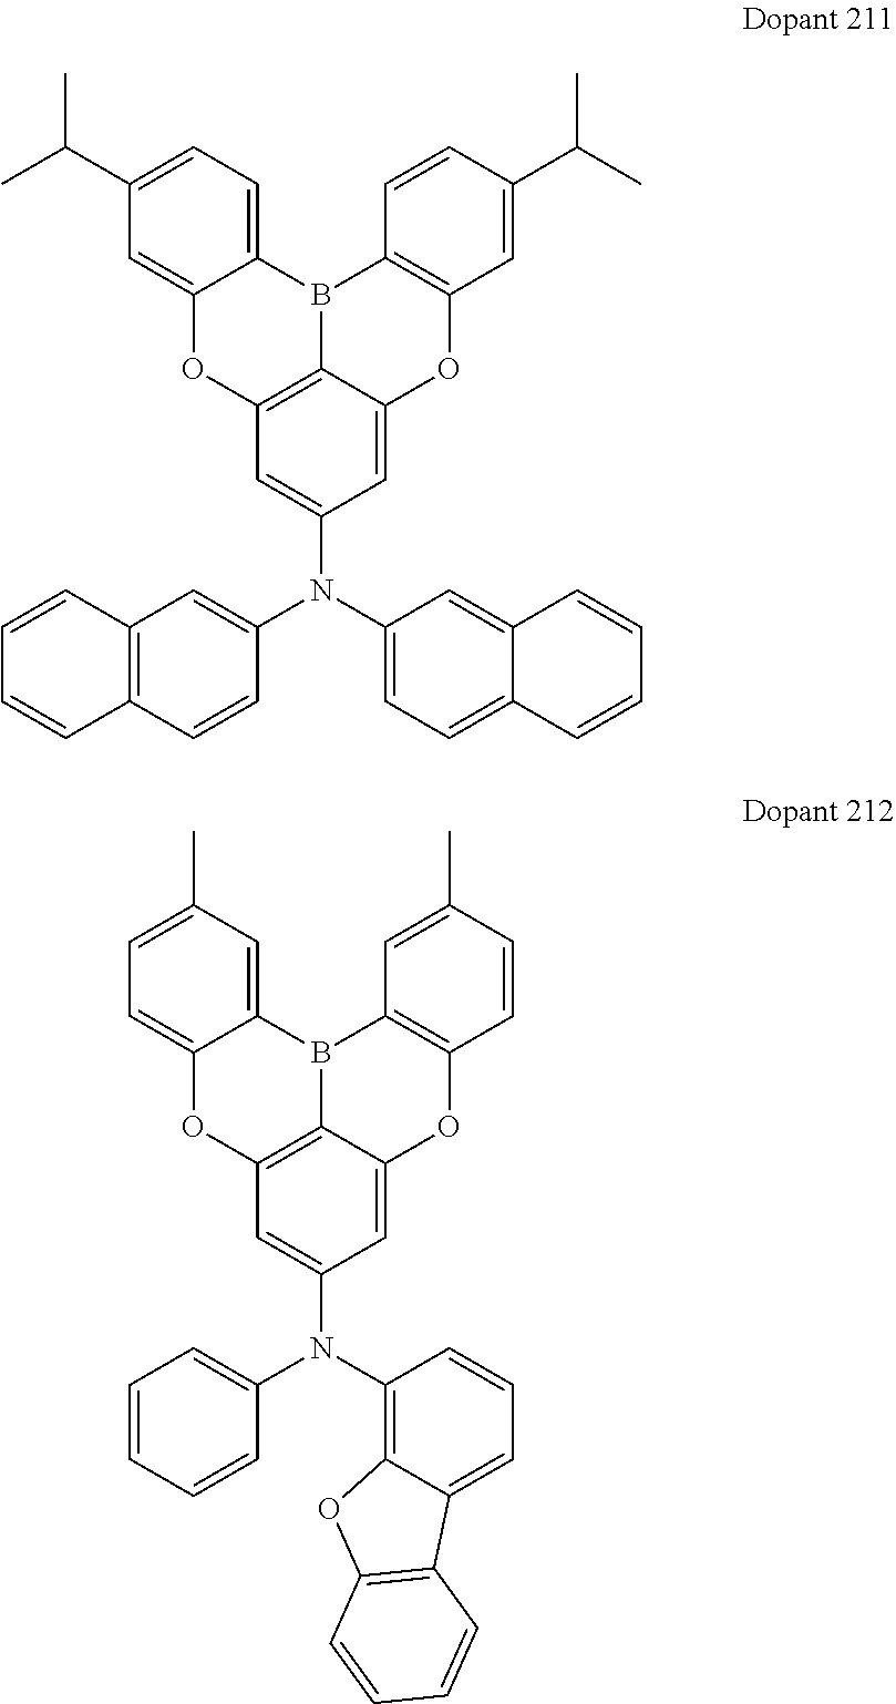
O1C2=C3C(=CC(N(C4=CC=C5C(=C4)C=CC=C5)C4=CC5=C(C=C4)C=CC=C5)=C2)OC2=C(B3C3=CC=C(C(C)C)C=C13)C=CC(C(C)C)=C2.O1C2=C3C(=CC(N(C4=C5C(=CC=C4)C4=C(O5)C=CC=C4)C4=CC=CC=C4)=C2)OC2=C(B3C3=CC(C)=CC=C13)C=C(C)C=C2
